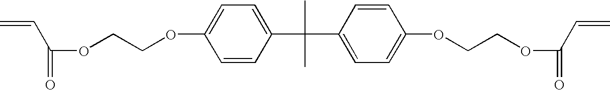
C=CC(OCCOC1=CC=C(C(C)(C)C2=CC=C(OCCOC(C=C)=O)C=C2)C=C1)=O
